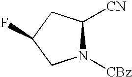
N1([CBz])C([CN])CC(F)C1
